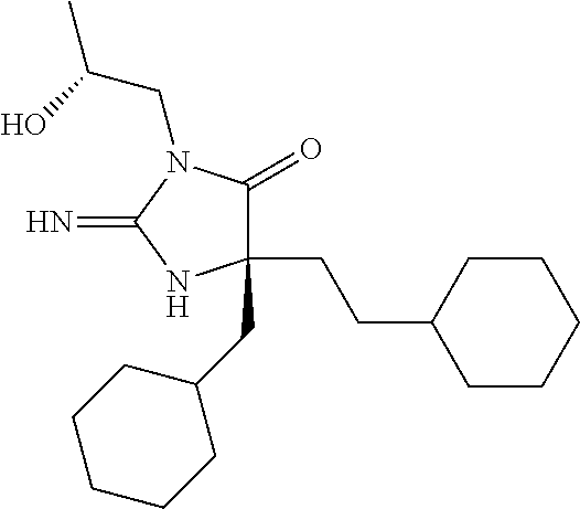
C1(CCC2CCCCC2)(CC2CCCCC2)C(=O)N(CC(C)O)C(=N)N1
